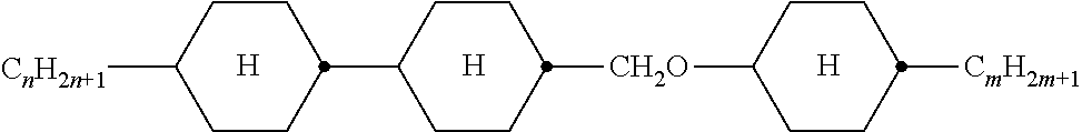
C1CC(C2CCC([CH2O]C3CCC([CmH2m+1])CC3)CC2)CCC1[CnH2n+1].[H].[H].[H]
